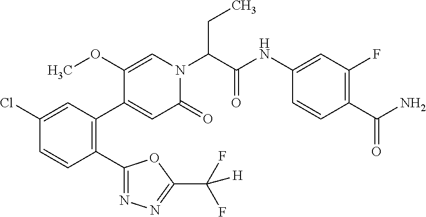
C1(Cl)=CC(C2=CC(=O)N(C(C(NC3=CC(F)=C(C(N)=O)C=C3)=O)CC)C=C2OC)=C(C2=NN=C(C(F)(F)[H])O2)C=C1
